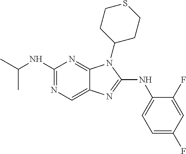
N1=C(NC2=CC=C(F)C=C2F)N(C2CCSCC2)C2=NC(NC(C)C)=NC=C12
